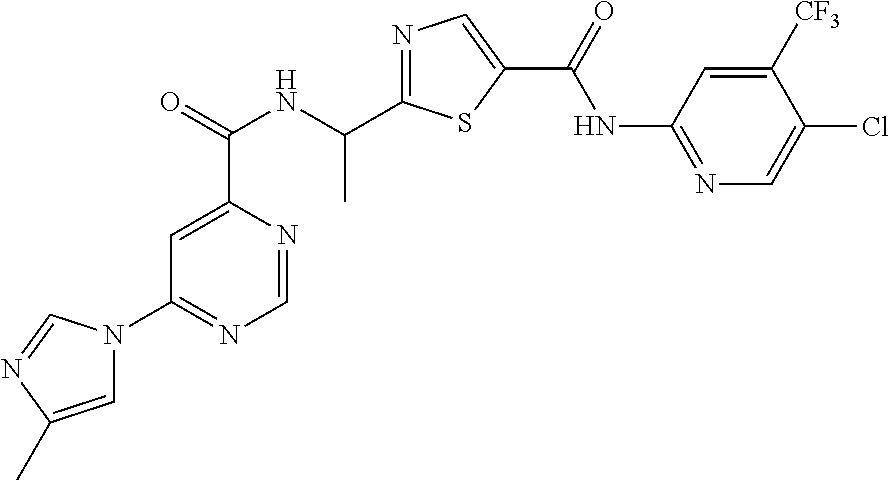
C1=NC(C(=O)NC(C2=NC=C(C(=O)NC3=NC=C(Cl)C([CF3])=C3)S2)C)=CC(N2C=C(C)N=C2)=N1
